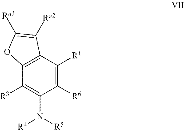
C1([R6])=C([R1])C2=C(C([R3])=C1N([R5])[R4])OC([Ra1])=C2[Ra2]
